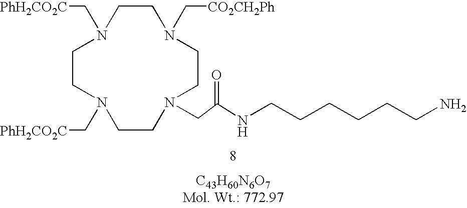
C1CN(C[CO2CH2Ph])CCN(CC(NCCCCCCN)=O)CCN(C[PhH2CO2C])CCN1C[PhH2CO2C]
